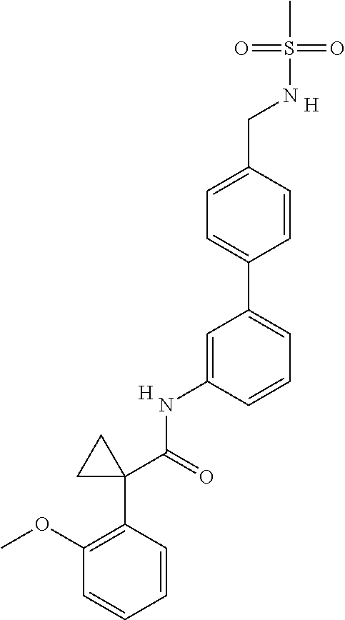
CS(=O)(=O)NCC1=CC=C(C2=CC=CC(NC(C3(C4=C(OC)C=CC=C4)CC3)=O)=C2)C=C1.[H].[H]
